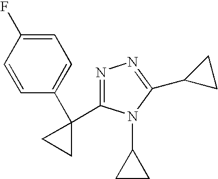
C1(F)=CC=C(C2(C3=NN=C(C4CC4)N3C3CC3)CC2)C=C1
